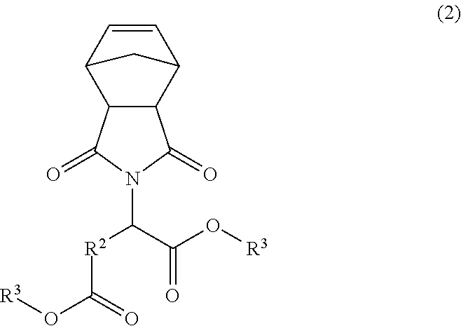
C1=CC2C3C(C1C2)C(=O)N(C(C(O[R3])=O)[R2]C(O[R3])=O)C3=O
